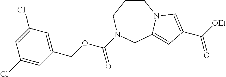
C1CCN(C(OCC2=CC(Cl)=CC(Cl)=C2)=O)CC2=CC(C(=O)[OEt])=CN12
